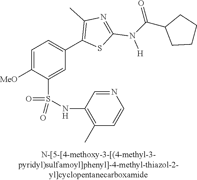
C1=C([MeO])C(S(NC2=C(C)C=CN=C2)(=O)=O)=CC(C2=C(C)N=C(N([H])C(C3CCCC3)=O)S2)=C1
